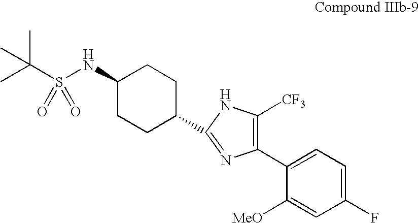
C1(NS(C(C)(C)C)(=O)=O)CCC(C2=NC(C3=CC=C(F)C=C3[MeO])=C([CF3])N2)CC1
